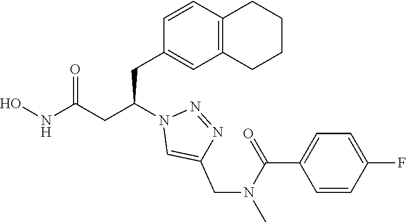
C1(CC(CC(NO)=O)N2C=C(CN(C(C3=CC=C(F)C=C3)=O)C)N=N2)=CC2=C(C=C1)CCCC2
